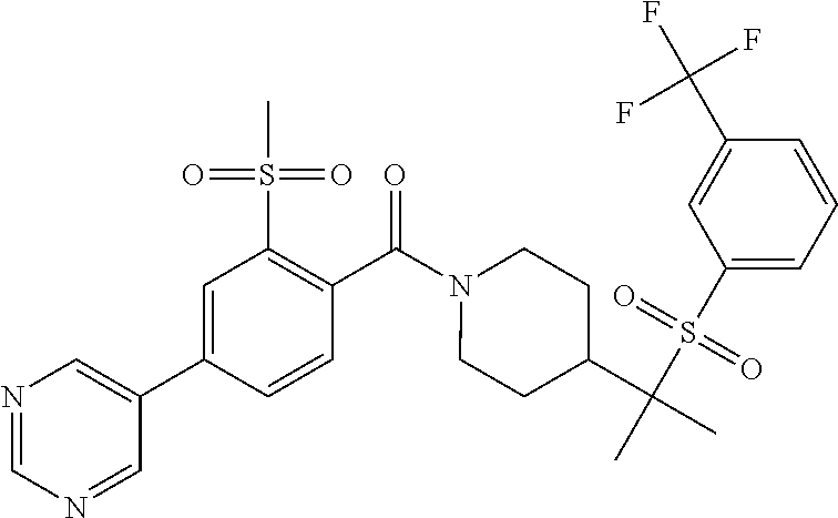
C1=C(C2=CN=CN=C2)C=CC(C(N2CCC(C(C)(S(C3=CC=CC(C(F)(F)F)=C3)(=O)=O)C)CC2)=O)=C1S(C)(=O)=O
